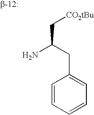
C(C1=CC=CC=C1)C(N)C[CO2tBu]
